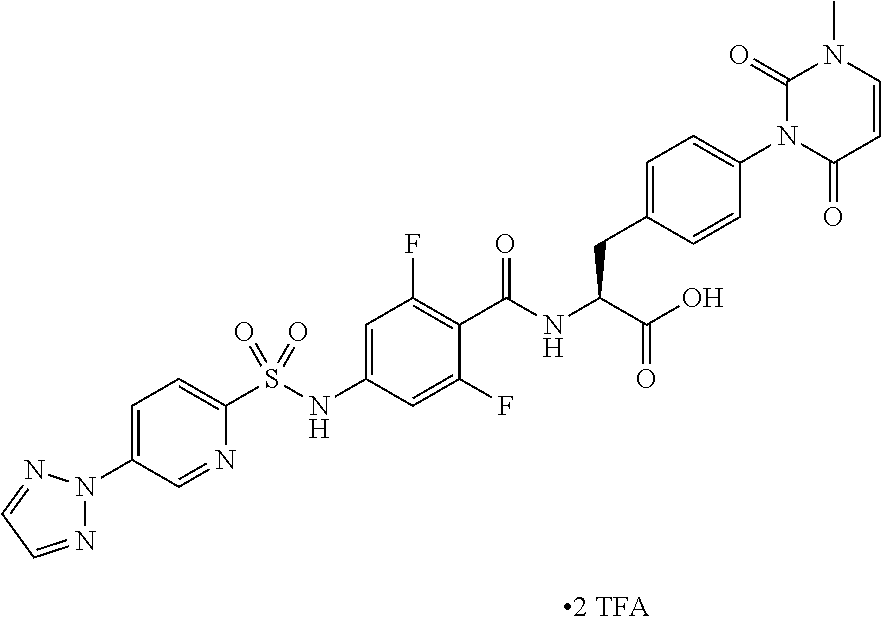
C1=CC(=O)N(C2=CC=C(CC(C(=O)O)NC(=O)C3=C(F)C=C(NS(C4=CC=C(N5N=CC=N5)C=N4)(=O)=O)C=C3F)C=C2)C(=O)N1C
